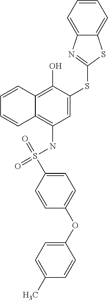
O=S(NC1=C2C(=C(O)C(SC3=NC4=CC=CC=C4S3)=C1)C=CC=C2)(=O)C1=CC=C(OC2=CC=C(C)C=C2)C=C1
